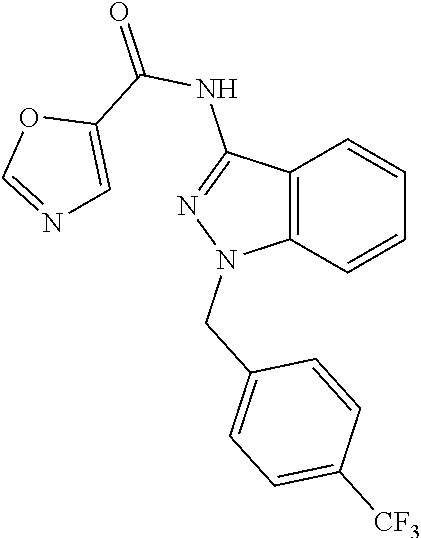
C12=C(C=CC=C1)N(CC1=CC=C([CF3])C=C1)N=C2NC(=O)C1=CN=CO1
